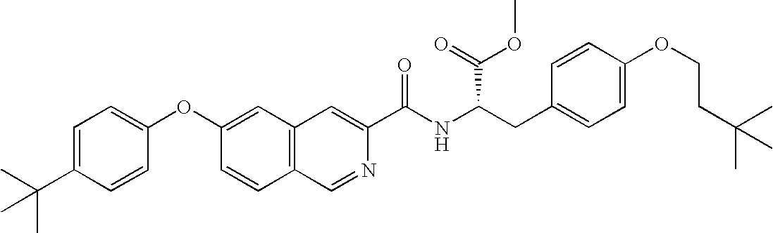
C1=C(C(C)(C)C)C=CC(OC2=CC3=C(C=C2)C=NC(C(NC(CC2=CC=C(OCCC(C)(C)C)C=C2)C(OC)=O)=O)=C3)=C1
